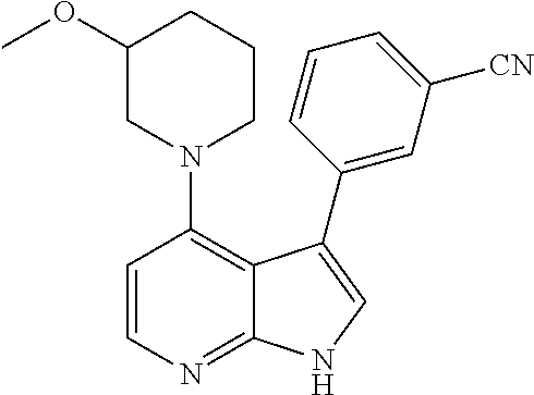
C1=CN=C2C(=C1N1CCCC(OC)C1)C(C1=CC([CN])=CC=C1)=CN2
